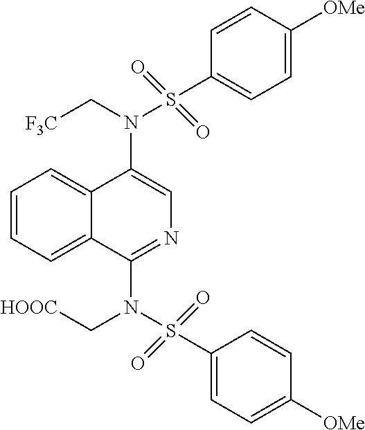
C1=CC([OMe])=CC=C1S(=O)(=O)N(C[F3C])C1=CN=C(N(C[HOOC])S(=O)(=O)C2=CC=C([OMe])C=C2)C2=CC=CC=C12
